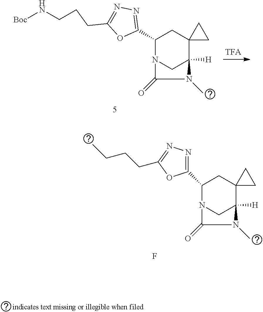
C1(C2=NN=C(CCCC)O2)N2CC([H])(C3(C1)CC3)N(C)C2=O.F.C1(C2=NN=C(CCCN[Boc])O2)N2CC([H])(C3(C1)CC3)N(C)C2=O
